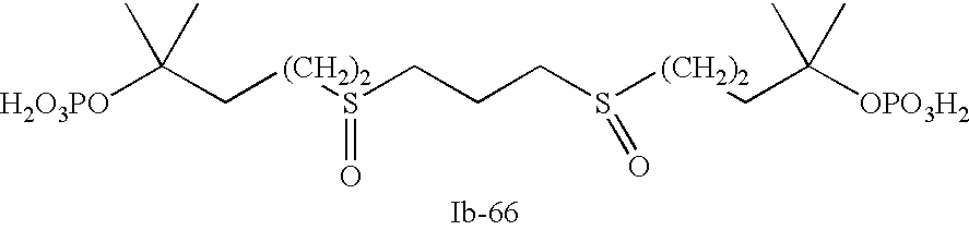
S(CCCS([(CH2)2]CC([OPO3H2])(C)C)=O)([(CH2)2]CC([H2O3PO])(C)C)=O
